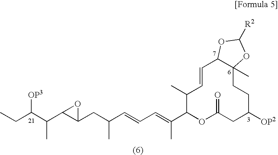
CCC(C(C1C(CC(C=CC=C(C)C2C(C)C=CC3C(C)(CCC([OP2])CC(=O)O2)OC([R2])O3)C)O1)C)[OP3]
